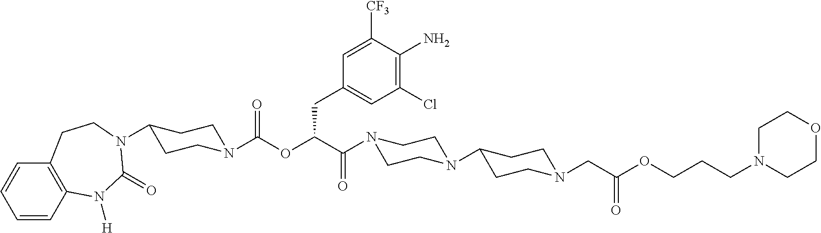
C1=CC2=C(C=C1)CCN(C1CCN(C(OC(C(=O)N3CCN(C4CCN(CC(=O)OCCCN5CCOCC5)CC4)CC3)CC3=CC(Cl)=C(N)C([CF3])=C3)=O)CC1)C(=O)N2[H]
